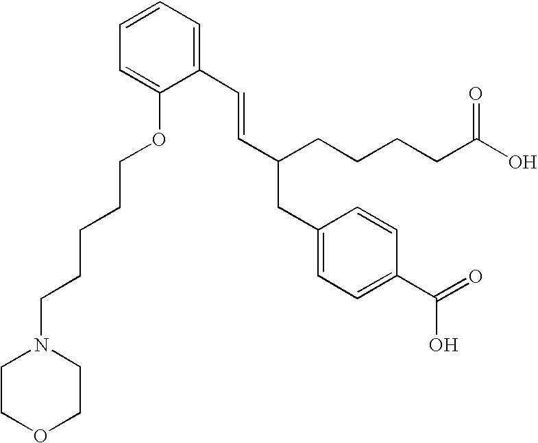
C1=CC=C(OCCCCCN2CCOCC2)C(C=CC(CC2=CC=C(C(O)=O)C=C2)CCCCC(O)=O)=C1
